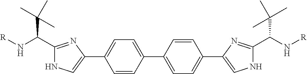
C1(C(N[R])C(C)(C)C)=NC(C2=CC=C(C3=CC=C(C4=CNC(C(N[R])C(C)(C)C)=N4)C=C3)C=C2)=CN1
